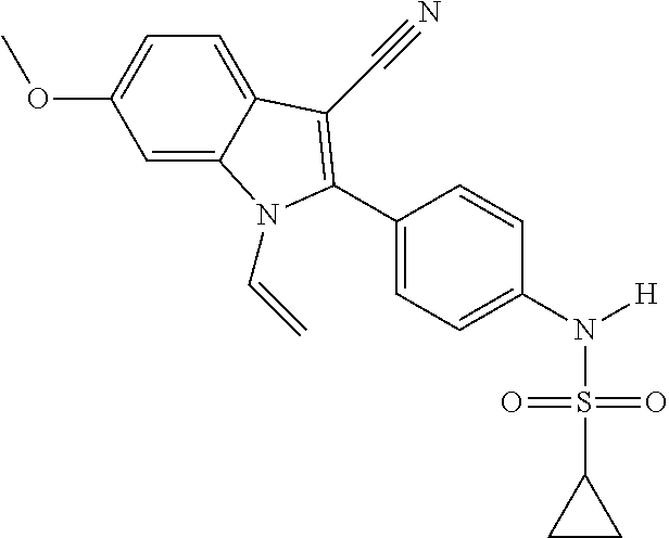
C1=C2C(=CC=C1OC)C(C#N)=C(C1=CC=C(N(S(C3CC3)(=O)=O)[H])C=C1)N2C=C
